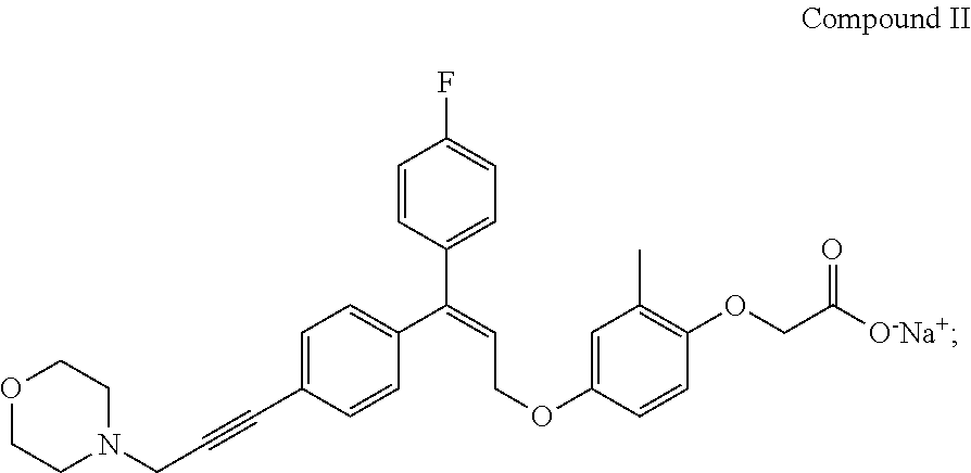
O1CCN(CC#CC2=CC=C(C(=CCOC3=CC(C)=C(OCC([O-Na+])=O)C=C3)C3=CC=C(F)C=C3)C=C2)CC1
